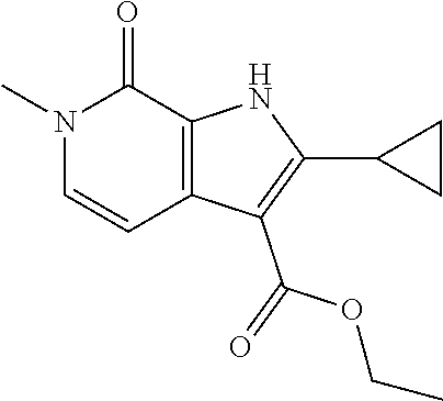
N1(C)C=CC2=C(C1=O)NC(C1CC1)=C2C(OCC)=O
